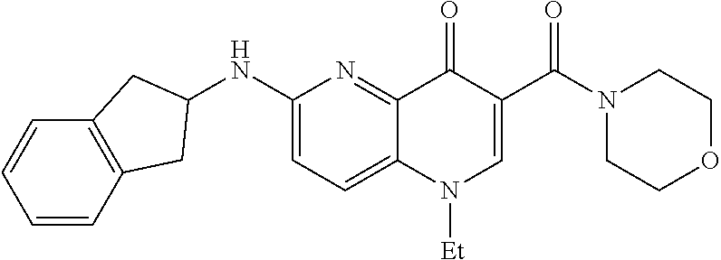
C1(NC2CC3=C(C=CC=C3)C2)=CC=C2C(=N1)C(=O)C(C(N1CCOCC1)=O)=CN2[Et]
